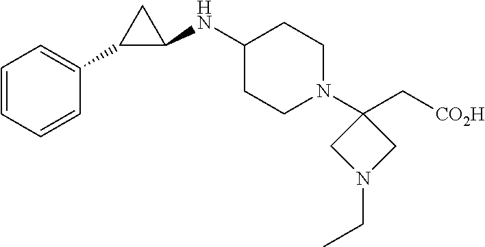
C1(C[CO2H])(N2CCC(NC3C(C4=CC=CC=C4)C3)CC2)CN(CC)C1
